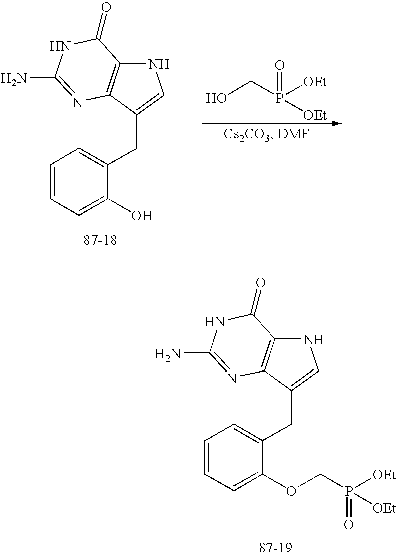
C1=CC=C(O)C(CC2=CNC3=C2N=C(N)NC3=O)=C1.OCP([OEt])([OEt])=O.C1=CC=C(OCP([OEt])([OEt])=O)C(CC2=CNC3=C2N=C(N)NC3=O)=C1
